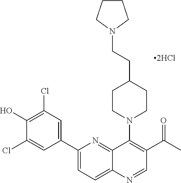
C1(C2=CC(Cl)=C(O)C(Cl)=C2)=CC=C2C(=N1)C(N1CCC(CCN3CCCC3)CC1)=C(C(C)=O)C=N2
